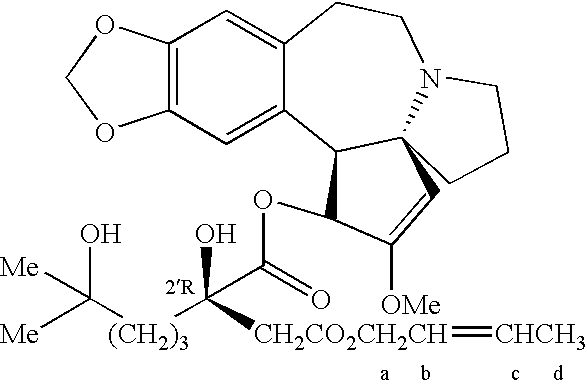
C12=C(C=C3C(=C1)CCN1C4(C3C(OC(=O)C([(CH2)3]C([Me])(O)[Me])(O)[CH2CO2CH2CH]=[CHCH3])C([OMe])=C4)CCC1)OCO2
